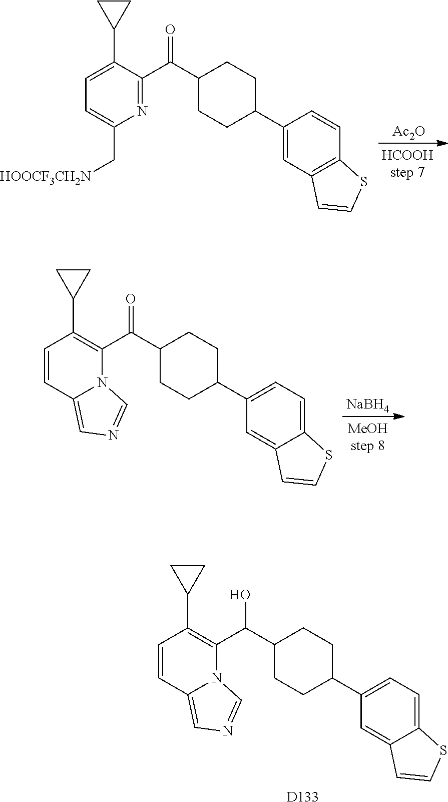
N1=C(C(C2CCC(C3=CC4=C(C=C3)SC=C4)CC2)=O)C(C2CC2)=CC=C1C[HOOCF3CH2N].[Ac2O].[NaBH4].N12C(C(C3CCC(C4=CC=C5C(=C4)C=CS5)CC3)=O)=C(C3CC3)C=CC1=CN=C2.N12C(C(C3CCC(C4=CC=C5C(=C4)C=CS5)CC3)O)=C(C3CC3)C=CC1=CN=C2.[D133]
